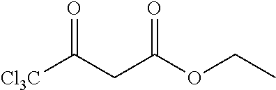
[Cl3C]C(CC(OCC)=O)=O
